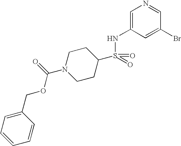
C1=C(NS(=O)(=O)C2CCN(C(=O)OCC3=CC=CC=C3)CC2)C=C(Br)C=N1
